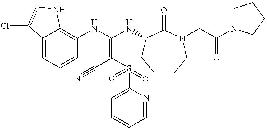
C12=CC=CC(NC(NC3C(=O)N(CC(N4CCCC4)=O)CCCC3)=C(C#N)S(=O)(=O)C3=CC=CC=N3)=C1NC=C2Cl
